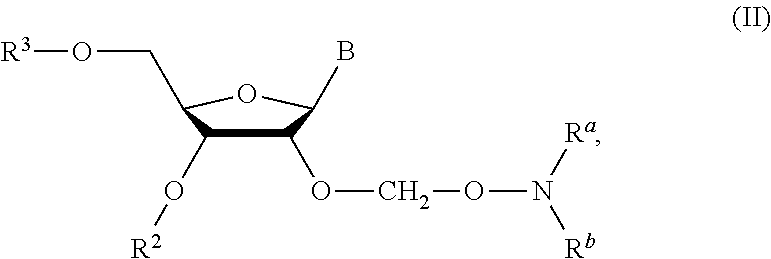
C1(OCON([Ra])[Rb])C(O[R2])C(CO[R3])OC1B
